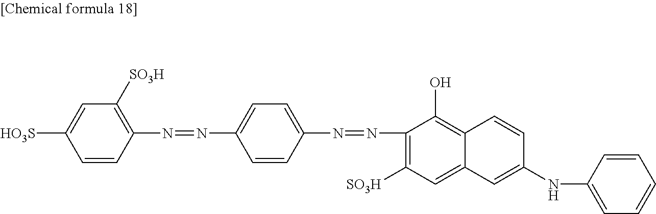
C1=C([HO3S])C=CC(N=NC2=CC=C(N=NC3=C([SO3H])C=C4C(=C3O)C=CC(NC3=CC=CC=C3)=C4)C=C2)=C1[SO3H]
